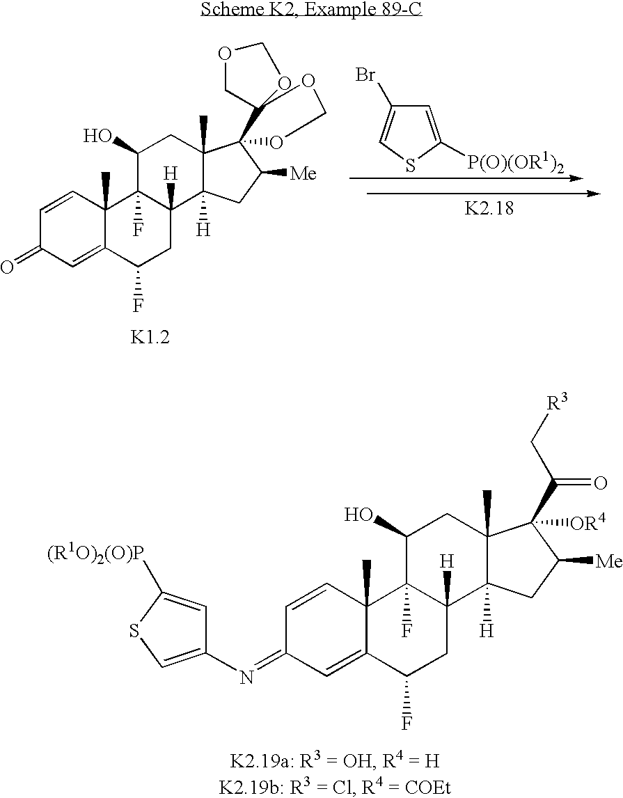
C1=CC2(C)C(=CC1=O)C(F)CC1([H])C2(F)C(O)CC2(C)C1([H])CC([Me])C21C2(COCO2)OCO1.C1=C([P(O)(OR1)2])SC=C1Br.C1=CC2(C)C(=CC1=NC1=CSC([(R1O)2(O)P])=C1)C(F)CC1([H])C2(F)C(O)CC2(C)C1([H])CC([Me])C2([OR4])C(C[R3])=O
